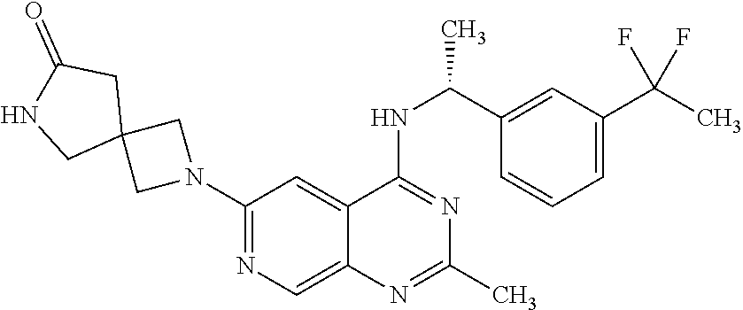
N1(C2=NC=C3C(=C2)C(NC(C2=CC(C(C)(F)F)=CC=C2)C)=NC(C)=N3)CC2(C1)CC(=O)NC2
